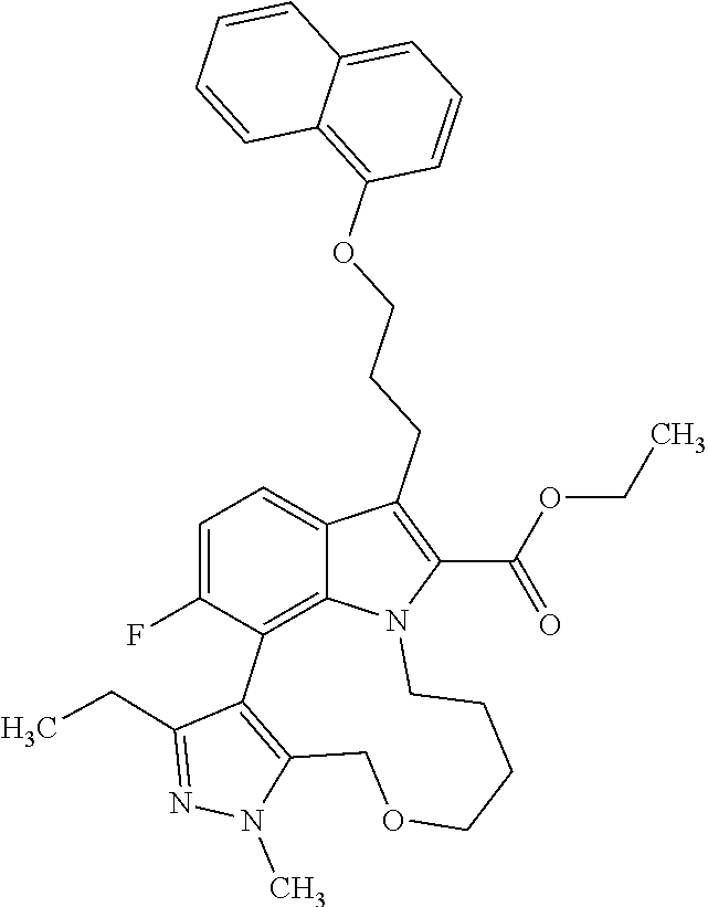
N1(C)C2=C(C(CC)=N1)C1=C3C(=CC=C1F)C(CCCOC1=C4C(=CC=C1)C=CC=C4)=C(C(OCC)=O)N3CCCCOC2
